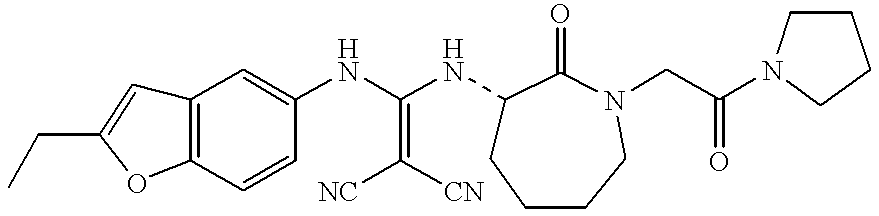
C12=C(C=CC(NC(NC3CCCCN(CC(N4CCCC4)=O)C3=O)=C([NC])[CN])=C1)OC(CC)=C2
